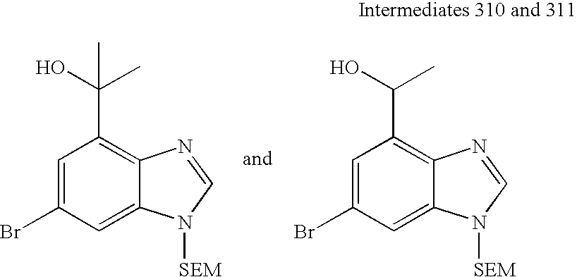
C1=C(Br)C=C2C(=C1C(O)(C)C)N=CN2[SEM].C1=C(Br)C=C2C(=C1C(O)C)N=CN2[SEM]
